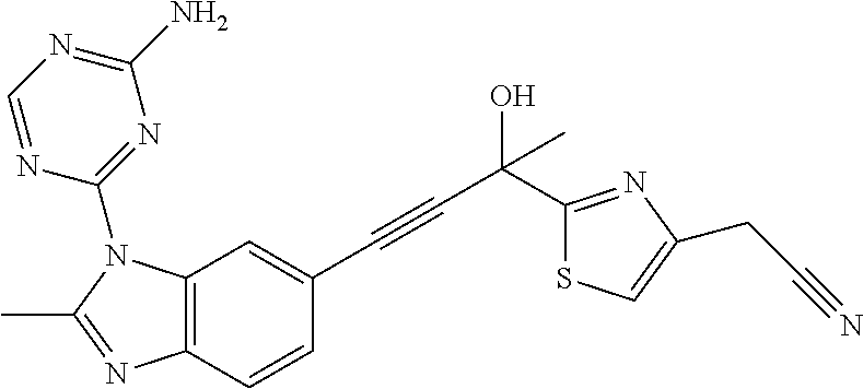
C12=C(C=CC(C#CC(O)(C)C3=NC(CC#N)=CS3)=C1)N=C(C)N2C1=NC(N)=NC=N1
